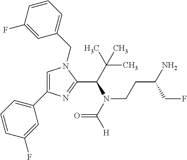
C1=C(C2=CC=CC(F)=C2)N=C(C(N(CCC(CF)N)C(=O)[H])C(C)(C)C)N1CC1=CC=CC(F)=C1
